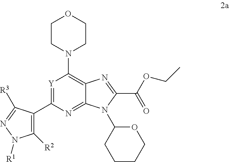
[Y]1=C(C2=C([R2])N([R1])N=C2[R3])N=C2C(=C1N1CCOCC1)N=C(C(OCC)=O)N2C1CCCCO1
